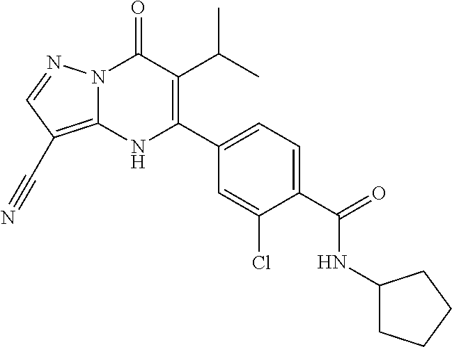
N12C(=C(C#N)C=N1)NC(C1=CC=C(C(=O)NC3CCCC3)C(Cl)=C1)=C(C(C)C)C2=O
